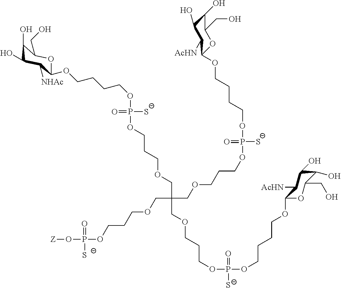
O(P(OCCCOCC(COCCCOP(OCCCCOC1OC(CO)C(O)C(O)C1[AcHN])(=O)[S-])(COCCCOP(OCCCCOC1C([AcHN])C(O)C(O)C(CO)O1)([S-])=O)COCCCOP(O[Z])(=O)[S-])([S-])=O)CCCCOC1C([NHAc])C(O)C(O)C(CO)O1
